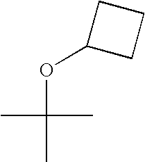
C(C)(C)(C)OC1CCC1
